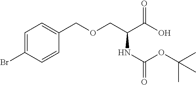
O(CC(C(O)=O)NC(=O)OC(C)(C)C)CC1=CC=C(Br)C=C1
